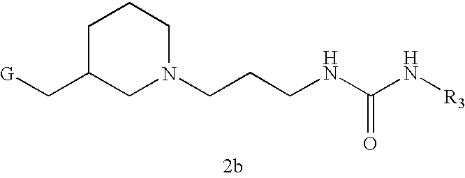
C1C(C[G])CN(CCCNC(N[R3])=O)CC1
